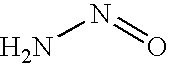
N(N)=O
